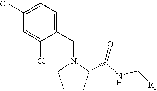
C1=C(Cl)C=C(Cl)C(CN2CCCC2C(NC[R2])=O)=C1
